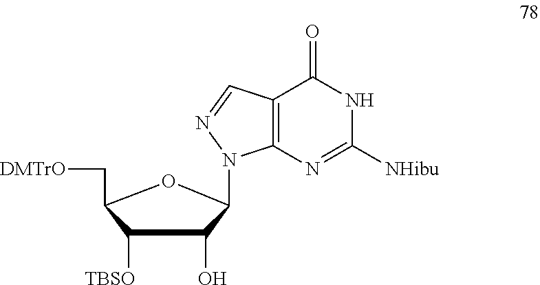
N1C([NHibu])=NC2=C(C1=O)C=NN2C1C(O)C([TBSO])C(C[DMTrO])O1
